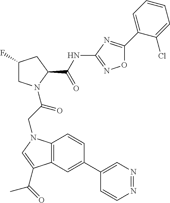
C1(C2=CC3=C(C=C2)N(CC(=O)N2CC(F)CC2C(NC2=NOC(C4=CC=CC=C4Cl)=N2)=O)C=C3C(=O)C)=CN=NC=C1
